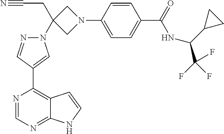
N1=CN=C2C(=C1C1=CN(C3(CC#N)CN(C4=CC=C(C(=O)NC(C(F)(F)F)C5CC5)C=C4)C3)N=C1)C=CN2
